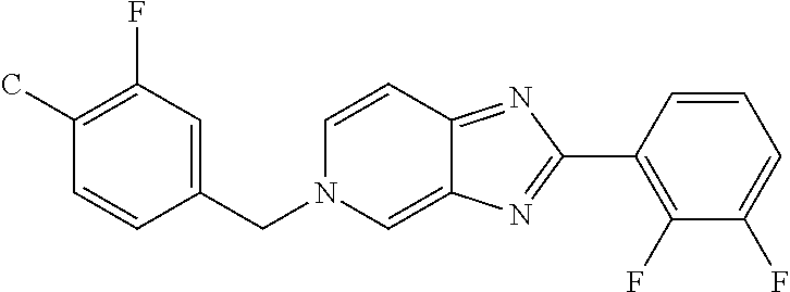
C1(C)=C(F)C=C(CN2C=C3C(=NC(C4=C(F)C(F)=CC=C4)=N3)C=C2)C=C1
